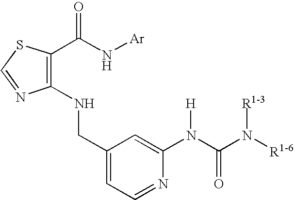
C1(CNC2=C(C(=O)N[Ar])SC=N2)=CC=NC(N(C(N([R1-6])[R1-3])=O)[H])=C1
